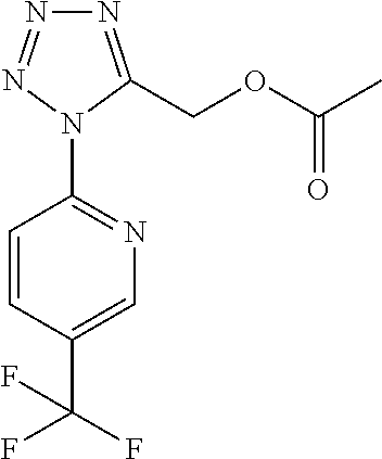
C1=CC(C(F)(F)F)=CN=C1N1C(COC(C)=O)=NN=N1
